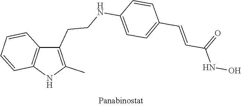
C12=C(NC(C)=C1CCNC1=CC=C(C=CC(NO)=O)C=C1)C=CC=C2
